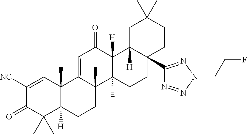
C12(C)C([H])(CCC3(C)C1=CC(=O)C1([H])C3(C)CCC3(C4=NN(CCF)N=N4)C1([H])CC(C)(C)CC3)C(C)(C)C(=O)C([NC])=C2
